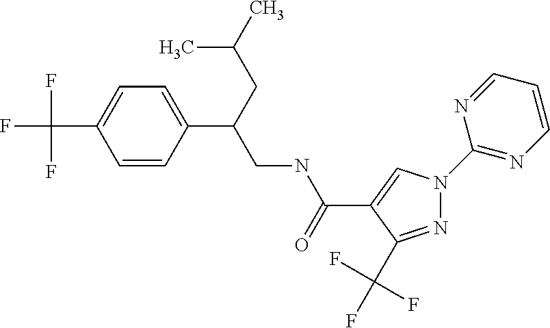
N1=C(C(F)(F)F)C(C(NCC(C2=CC=C(C(F)(F)F)C=C2)CC(C)C)=O)=CN1C1=NC=CC=N1
